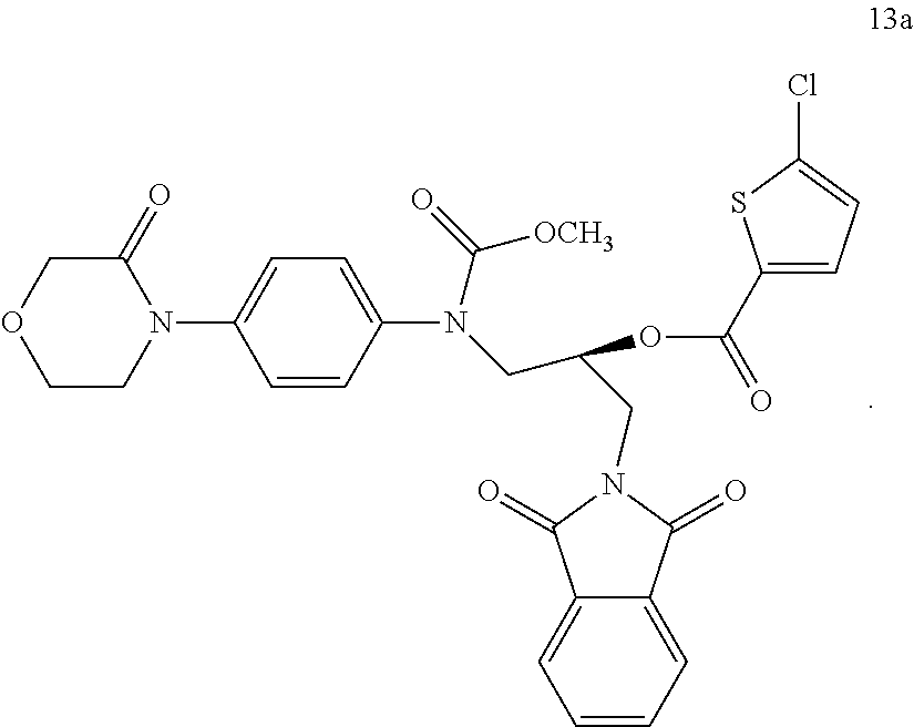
C1CN(C2=CC=C(N(CC(CN3C(=O)C4=CC=CC=C4C3=O)OC(C3=CC=C(Cl)S3)=O)C([OCH3])=O)C=C2)C(=O)CO1
